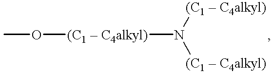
CO[(C1  C4alkyl)]N([(C1  C4alkyl)])[(C1  C4alkyl)]
